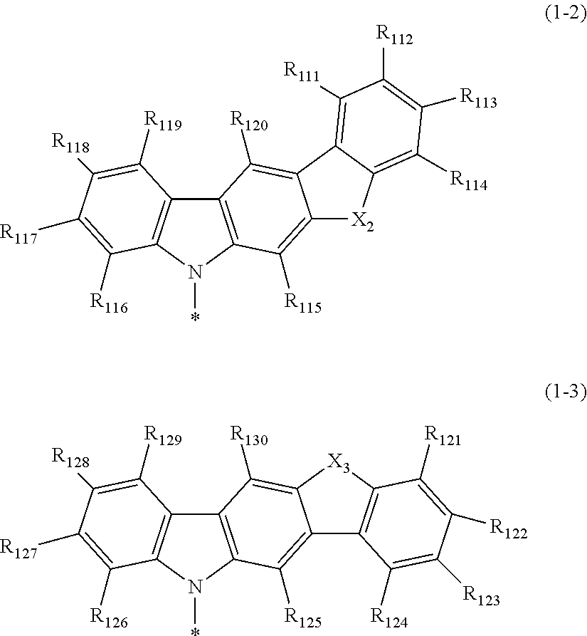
C12=C(N(*)C3=C1C([R119])=C([R118])C([R117])=C3[R116])C([R115])=C1C(=C2[R120])C2=C([R111])C([R112])=C([R113])C([R114])=C2[X2]1.C12=C(N(*)C3=C1C([R129])=C([R128])C([R127])=C3[R126])C([R125])=C1C(=C2[R130])[X3]C2=C1C([R124])=C([R123])C([R122])=C2[R121]
